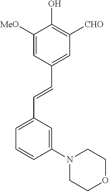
C1([MeO])=CC(C=CC2=CC=CC(N3CCOCC3)=C2)=CC([CHO])=C1O
